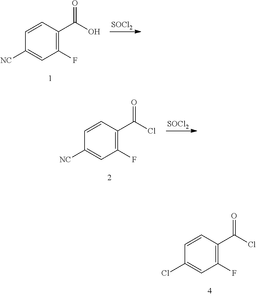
C1=CC(C(O)=O)=C(F)C=C1[NC].[SOCl2].C1=CC(C(Cl)=O)=C(F)C=C1[NC].[SOCl2].C1=CC(C(Cl)=O)=C(F)C=C1Cl
